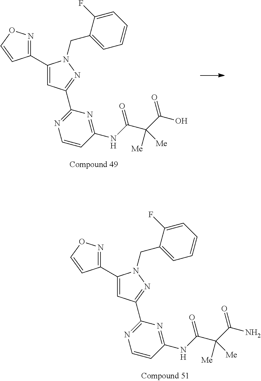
C1(C2=CC(C3=NC=CC(NC(C(C(O)=O)([Me])[Me])=O)=N3)=NN2CC2=CC=CC=C2F)=NOC=C1.C1(C2=CC(C3=NC=CC(NC(C(C(N)=O)([Me])[Me])=O)=N3)=NN2CC2=CC=CC=C2F)=NOC=C1
